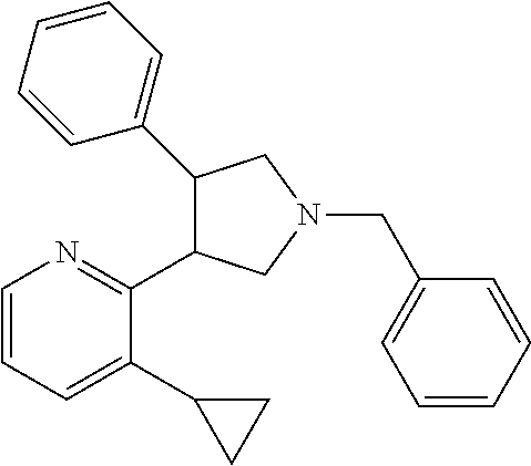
C1(C2=CC=CC=C2)C(C2=NC=CC=C2C2CC2)CN(CC2=CC=CC=C2)C1
